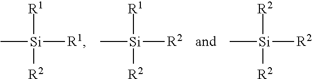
C[Si]([R1])([R2])[R1].C[Si]([R1])([R2])[R2].C[Si]([R2])([R2])[R2]
